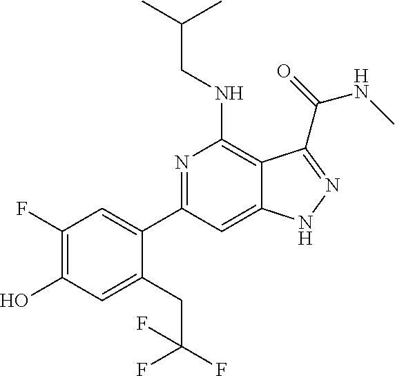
CC(C)CNC1=C2C(=CC(C3=CC(F)=C(O)C=C3CC(F)(F)F)=N1)NN=C2C(=O)NC
